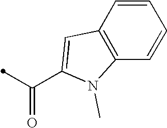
C1=CC2=C(C=C1)N(C)C(C(=O)C)=C2
